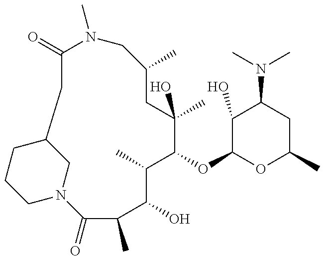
C1N2CC(CC1)CC(=O)N(C)CC(C)CC(C)(O)C(OC1OC(C)CC(N(C)C)C1O)C(C)C(O)C(C)C2=O
